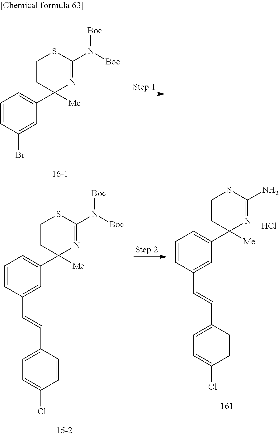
C1=CC(Br)=CC(C2([Me])N=C(N([Boc])[Boc])SCC2)=C1.C1=CC(C=CC2=CC=C(Cl)C=C2)=CC(C2([Me])N=C(N)SCC2)=C1.Cl.C1=CC(C=CC2=CC=C(Cl)C=C2)=CC(C2([Me])N=C(N([Boc])[Boc])SCC2)=C1
